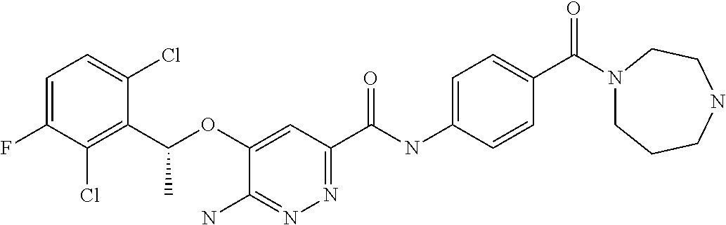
C1=C(F)C(Cl)=C(C(OC2=CC(C(NC3=CC=C(C(=O)N4CCCNCC4)C=C3)=O)=NN=C2N)C)C(Cl)=C1
